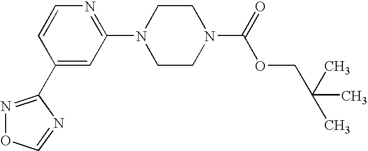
C1(C2=NOC=N2)=CC(N2CCN(C(=O)OCC(C)(C)C)CC2)=NC=C1
